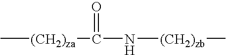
C[(CH2)za]C(=O)N[(CH2)zb]C
